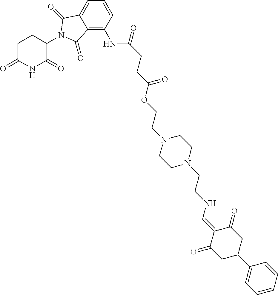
C12=C(NC(CCC(OCCN3CCN(CCNC=C4C(=O)CC(C5=CC=CC=C5)CC4=O)CC3)=O)=O)C=CC=C1C(=O)N(C1CCC(=O)NC1=O)C2=O
